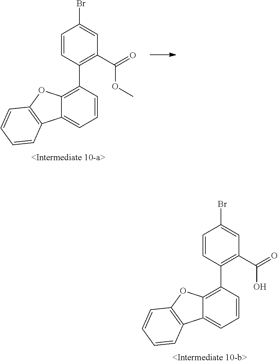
C1=CC(C2=C3C(=CC=C2)C2=C(O3)C=CC=C2)=C(C(OC)=O)C=C1Br.C1=CC(C2=C3C(=CC=C2)C2=C(O3)C=CC=C2)=C(C(O)=O)C=C1Br
